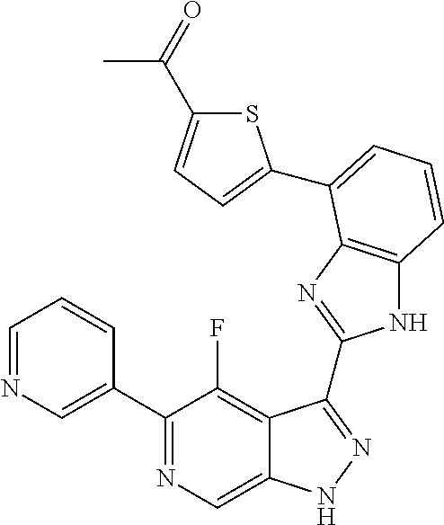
C1=NC=C(C2=NC=C3C(=C2F)C(C2=NC4=C(N2)C=CC=C4C2=CC=C(C(=O)C)S2)=NN3)C=C1
